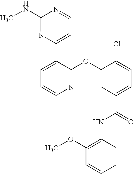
N1=C(OC2=CC(C(=O)NC3=C(OC)C=CC=C3)=CC=C2Cl)C(C2=CC=NC(NC)=N2)=CC=C1
